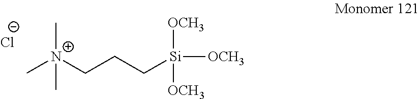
C[N+](C)(CCC[Si]([OCH3])([OCH3])[OCH3])C.[Cl-]
